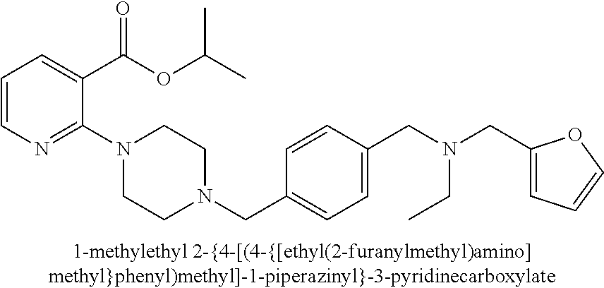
C1=CN=C(N2CCN(CC3=CC=C(CN(CC4=CC=CO4)CC)C=C3)CC2)C(C(OC(C)C)=O)=C1
